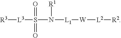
[R3][L3]S(N([L1][W][L2][R2])[R1])(=O)=O
